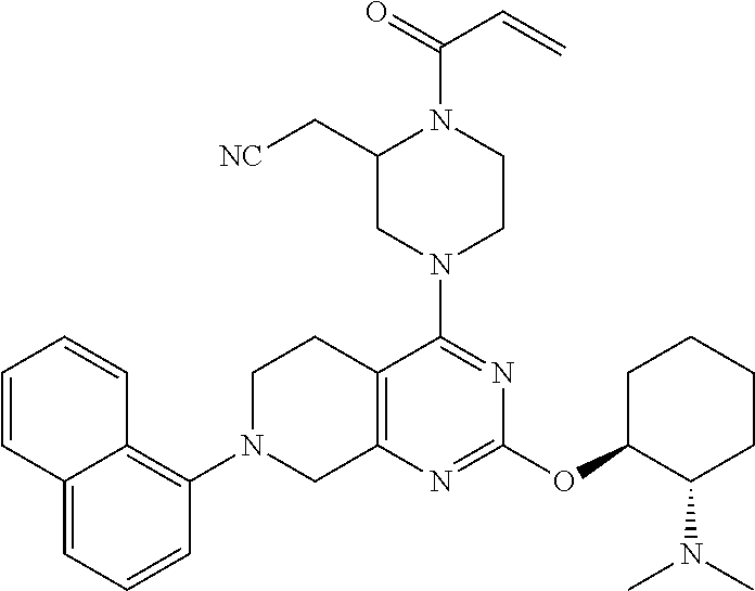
C12=CC=CC(N3CC4=C(CC3)C(N3CCN(C(=O)C=C)C(C[NC])C3)=NC(OC3C(N(C)C)CCCC3)=N4)=C1C=CC=C2
